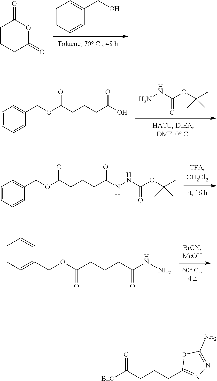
C1=CC=CC(CO)=C1.C1CCC(=O)OC1=O.C1=CC=CC(COC(CCCC(NN)=O)=O)=C1.NNC(=O)OC(C)(C)C.C1=CC=CC(COC(CCCC(O)=O)=O)=C1.O=C(NNC(CCCC(OCC1=CC=CC=C1)=O)=O)OC(C)(C)C.O=C(CCCC1=NN=C(N)O1)[BnO]
